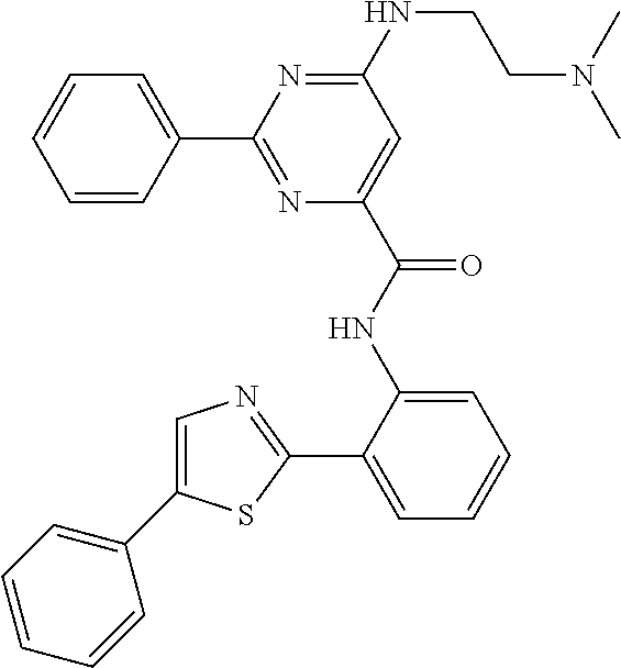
C1=CC=CC(C2=NC(C(NC3=CC=CC=C3C3=NC=C(C4=CC=CC=C4)S3)=O)=CC(NCCN(C)C)=N2)=C1
